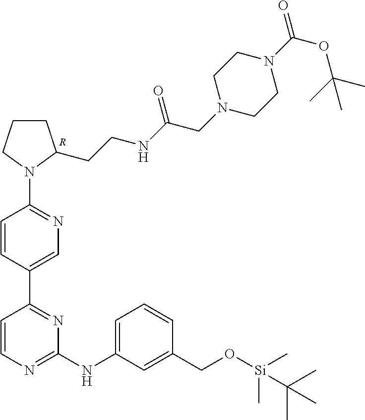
C1(N2C(CCNC(CN3CCN(C(=O)OC(C)(C)C)CC3)=O)CCC2)=NC=C(C2=NC(NC3=CC=CC(CO[Si](C)(C)C(C)(C)C)=C3)=NC=C2)C=C1.[R]
